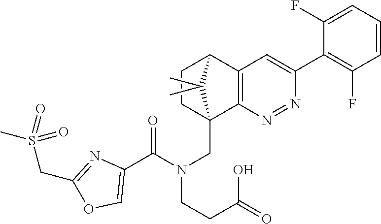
C12=C(N=NC(C3=C(F)C=CC=C3F)=C1)C1(CN(CCC(=O)O)C(C3=COC(CS(C)(=O)=O)=N3)=O)CCC2C1(C)C
